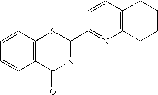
C1=CC2=C(C=C1)C(=O)N=C(C1=NC3=C(C=C1)CCCC3)S2
